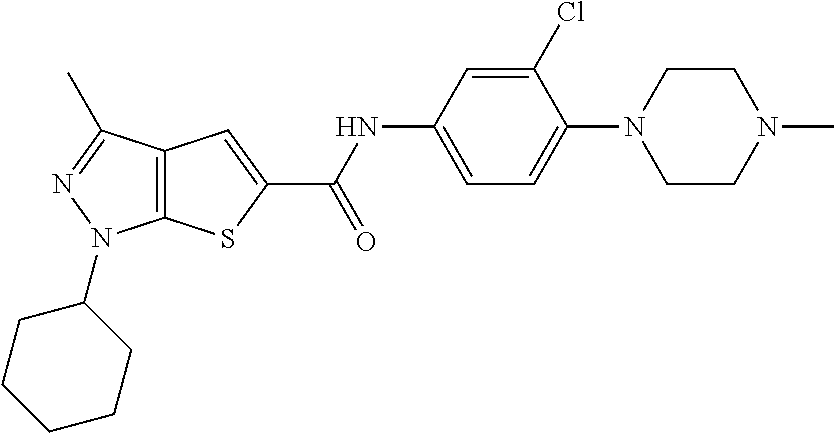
C1=C(NC(C2=CC3=C(S2)N(C2CCCCC2)N=C3C)=O)C=C(Cl)C(N2CCN(C)CC2)=C1
